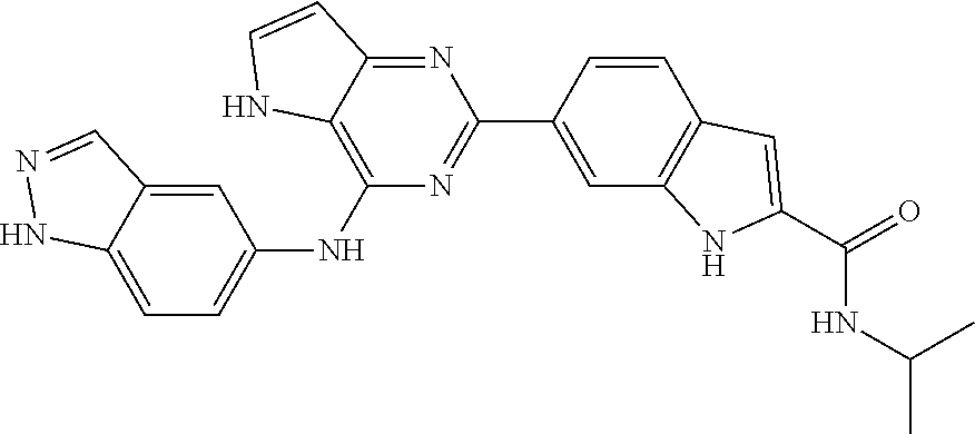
C1=CC2=C(NC(C(NC(C)C)=O)=C2)C=C1C1=NC(NC2=CC=C3NN=CC3=C2)=C2C(=N1)C=CN2
